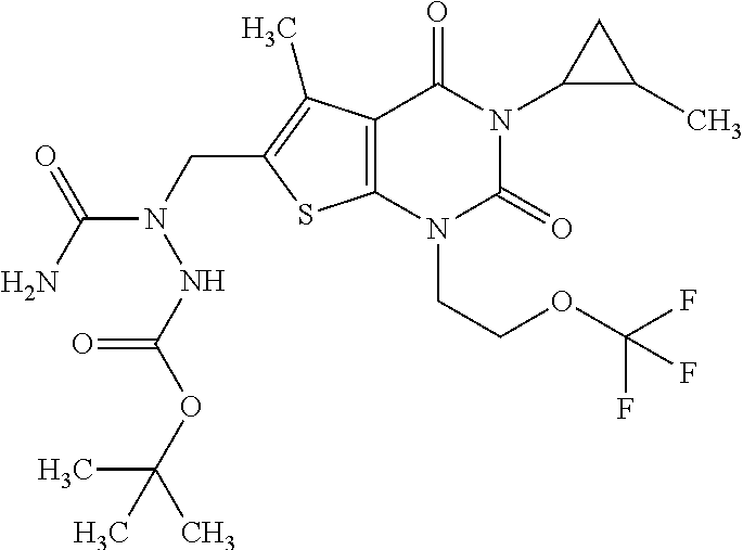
C12=C(N(CCOC(F)(F)F)C(=O)N(C3C(C)C3)C1=O)SC(CN(NC(OC(C)(C)C)=O)C(=O)N)=C2C
